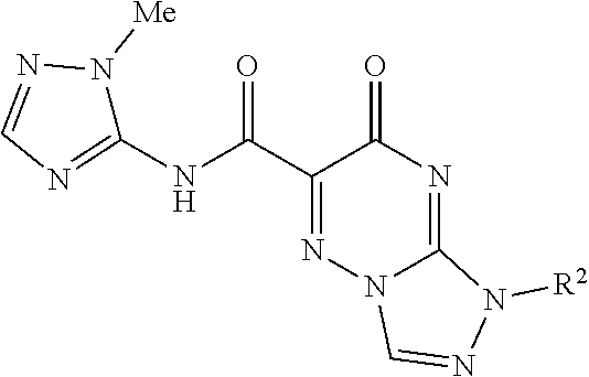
C1(C(NC2=NC=NN2[Me])=O)=NN2C(=NC1=O)N([R2])N=C2
